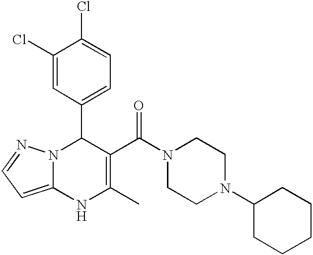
C1(Cl)=CC(C2N3C(=CC=N3)NC(C)=C2C(N2CCN(C3CCCCC3)CC2)=O)=CC=C1Cl
